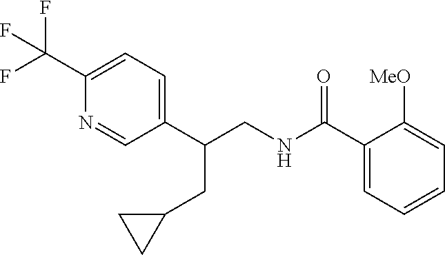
C1(C(CNC(=O)C2=CC=CC=C2[MeO])CC2CC2)=CC=C(C(F)(F)F)N=C1
